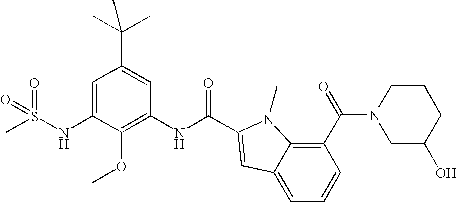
C1=C(NS(C)(=O)=O)C(OC)=C(NC(=O)C2=CC3=CC=CC(C(=O)N4CC(O)CCC4)=C3N2C)C=C1C(C)(C)C
